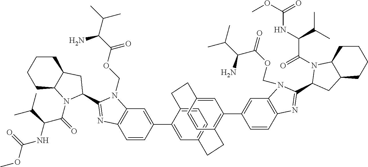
C1=C2C(C3=CC4=C(C=C3)N=C(C3N(C(C(NC(OC)=O)C(C)C)=O)C5CCCCC5C3)N4COC(C(C(C)C)N)=O)=CC(=C1)CCC1=C(C3=CC4=C(C=C3)N=C(C3N(C(=O)C(NC(OC)=O)C(C)C)C5CCCCC5C3)N4COC(=O)C(C(C)C)N)C=C(C=C1)CC2
